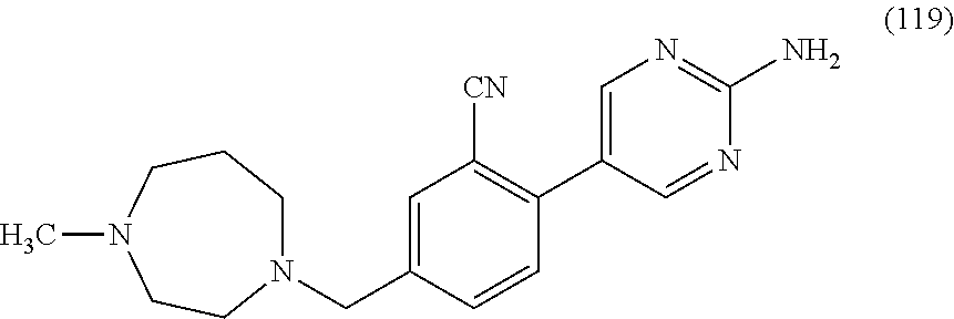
CN1CCN(CC2=CC([CN])=C(C3=CN=C(N)N=C3)C=C2)CCC1
